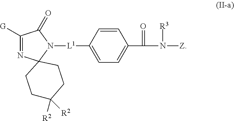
C1([G])=NC2(N([L1]C3=CC=C(C(=O)N([R3])[Z])C=C3)C1=O)CCC([R2])([R2])CC2
